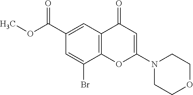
C1(C(OC)=O)=CC2=C(C(Br)=C1)OC(N1CCOCC1)=CC2=O
